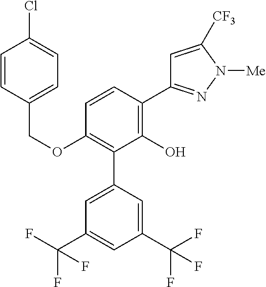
C(OC1=C(C2=CC(C(F)(F)F)=CC(C(F)(F)F)=C2)C(O)=C(C2=NN([Me])C([CF3])=C2)C=C1)C1=CC=C(Cl)C=C1
